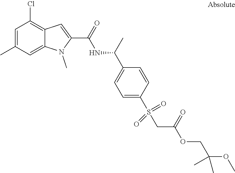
C1=C(C)C=C2C(=C1Cl)C=C(C(=O)NC(C1=CC=C(S(CC(OCC(OC)(C)C)=O)(=O)=O)C=C1)C)N2C
